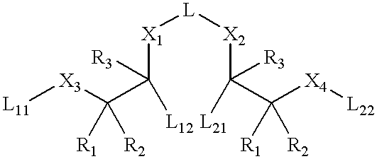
C([X1][L][X2]C(C([X4][L22])([R1])[R2])([R3])[L21])(C([X3][L11])([R2])[R1])([R3])[L12]
